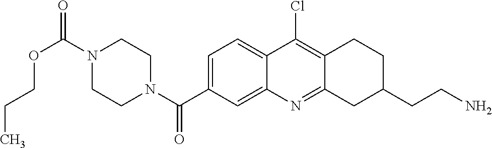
N1(C(OCCC)=O)CCN(C(=O)C2=CC=C3C(=C2)N=C2C(=C3Cl)CCC(CCN)C2)CC1
